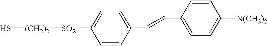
C1(C=CC2=CC=C([N(CH3)2])C=C2)=CC=C([SO2][(CH2)2]S)C=C1
